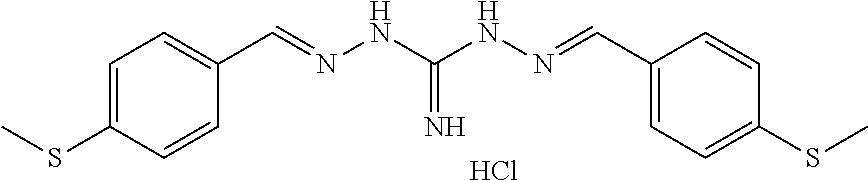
S(C)C1=CC=C(C=NNC(NN=CC2=CC=C(SC)C=C2)=N)C=C1.Cl
